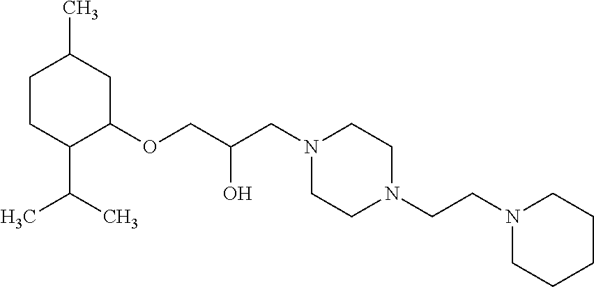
C1CC(C(C)C)C(OCC(CN2CCN(CCN3CCCCC3)CC2)O)CC1C
